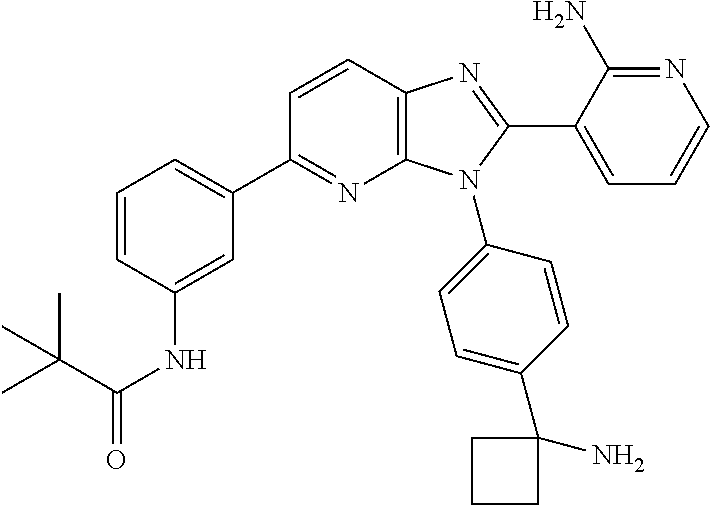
C12=C(C=CC(C3=CC=CC(NC(=O)C(C)(C)C)=C3)=N1)N=C(C1=CC=CN=C1N)N2C1=CC=C(C2(N)CCC2)C=C1
